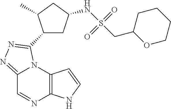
C12=C(N3C(=NN=C3C3CC(NS(CC4OCCCC4)(=O)=O)CC3C)C=N1)C=CN2
